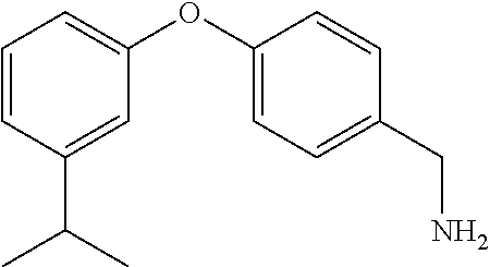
C1=CC(C(C)C)=CC(OC2=CC=C(CN)C=C2)=C1
